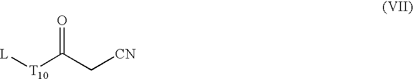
O=C(C[CN])[T10][L]
